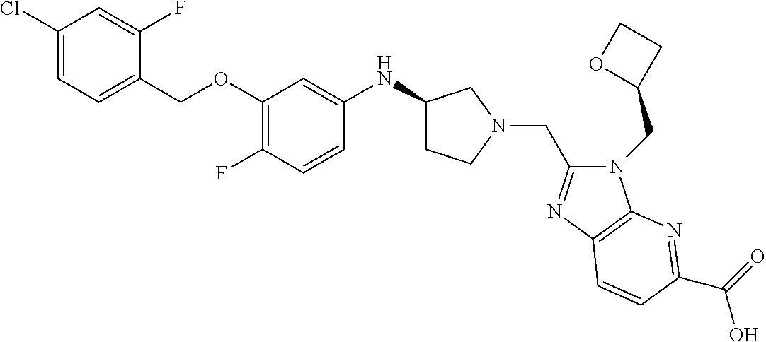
C1(Cl)=CC=C(COC2=C(F)C=CC(NC3CCN(CC4=NC5=C(N4CC4CCO4)N=C(C(=O)O)C=C5)C3)=C2)C(F)=C1
